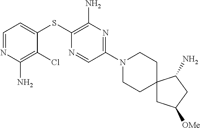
C1=C(SC2=C(N)N=C(N3CCC4(CC3)CC([OMe])CC4N)C=N2)C(Cl)=C(N)N=C1
